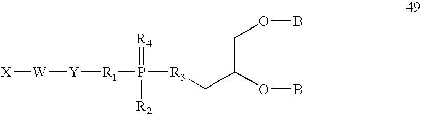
[X][W][Y][R1]P([R2])([R3]CC(OB)COB)=[R4]
